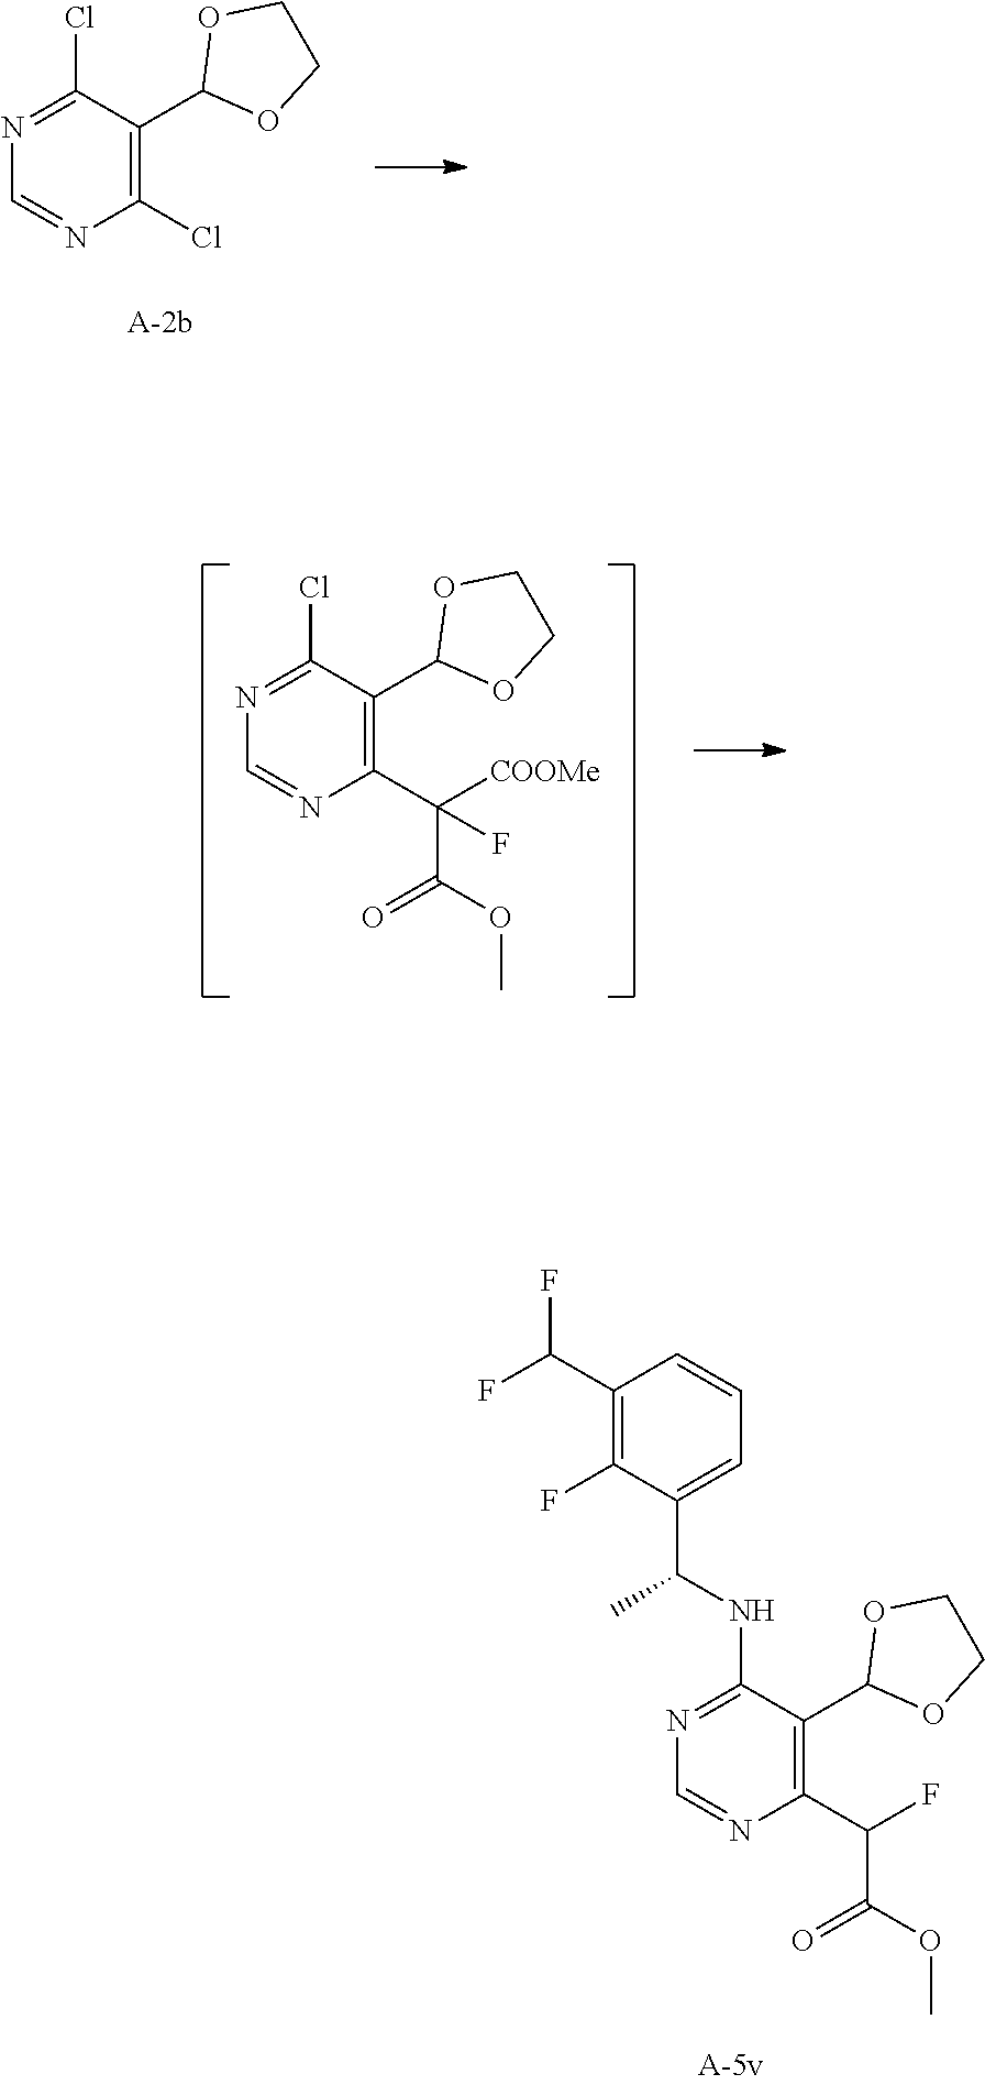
C1(Cl)=NC=NC(Cl)=C1C1OCCO1.C1(Cl)=NC=NC(C([COOMe])(C(OC)=O)F)=C1C1OCCO1.C1(NC(C2=CC=CC(C(F)F)=C2F)C)=NC=NC(C(F)C(OC)=O)=C1C1OCCO1
